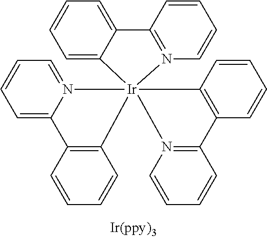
C1=C2C(=CC=C1)C1=N(C=CC=C1)[Ir]213(N2=CC=CC=C2C2=C1C=CC=C2)C1=C(C=CC=C1)C1=N3C=CC=C1
